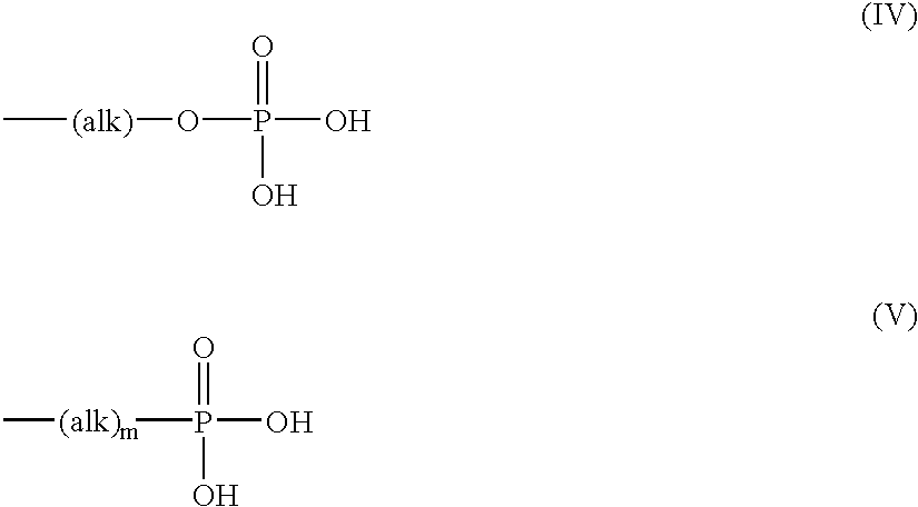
C[(alk)]OP(O)(O)=O.[(alk)m](P(O)(O)=O)C
